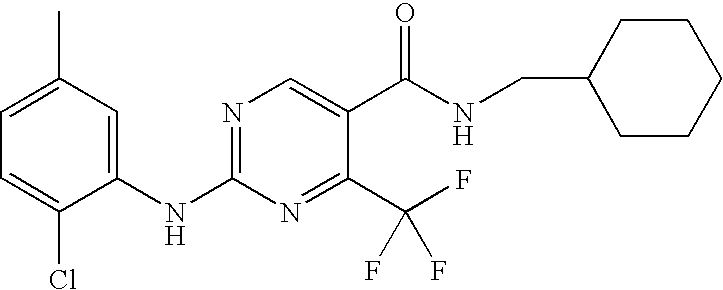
C1(NC2=NC=C(C(NCC3CCCCC3)=O)C(C(F)(F)F)=N2)=CC(C)=CC=C1Cl
